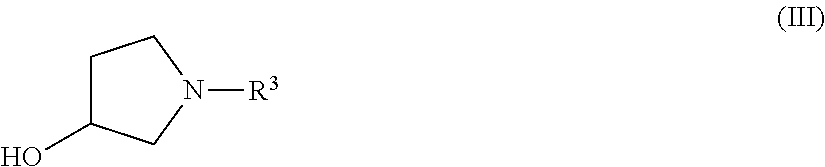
C1C(O)CN([R3])C1
